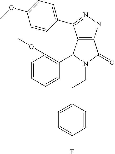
C12=C(NN=C1C1=CC=C(OC)C=C1)C(=O)N(CCC1=CC=C(F)C=C1)C2C1=C(OC)C=CC=C1
